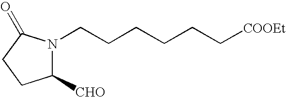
C1([CHO])N(CCCCCC[COOEt])C(=O)CC1
